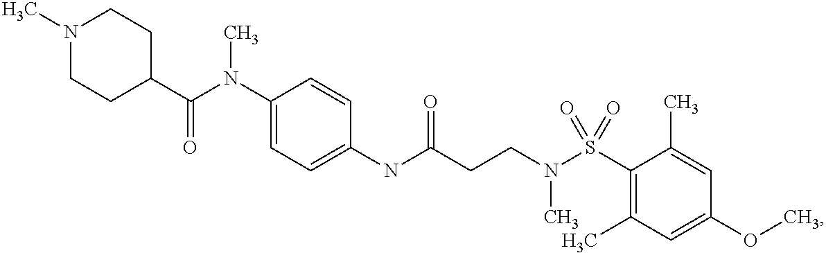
C1(N(C(C2CCN(C)CC2)=O)C)=CC=C(NC(CCN(S(C2=C(C)C=C(OC)C=C2C)(=O)=O)C)=O)C=C1
